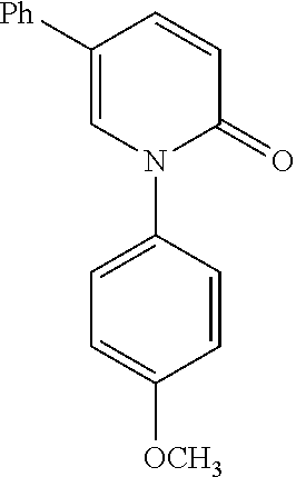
C1=C([Ph])C=CC(=O)N1C1=CC=C([OCH3])C=C1
